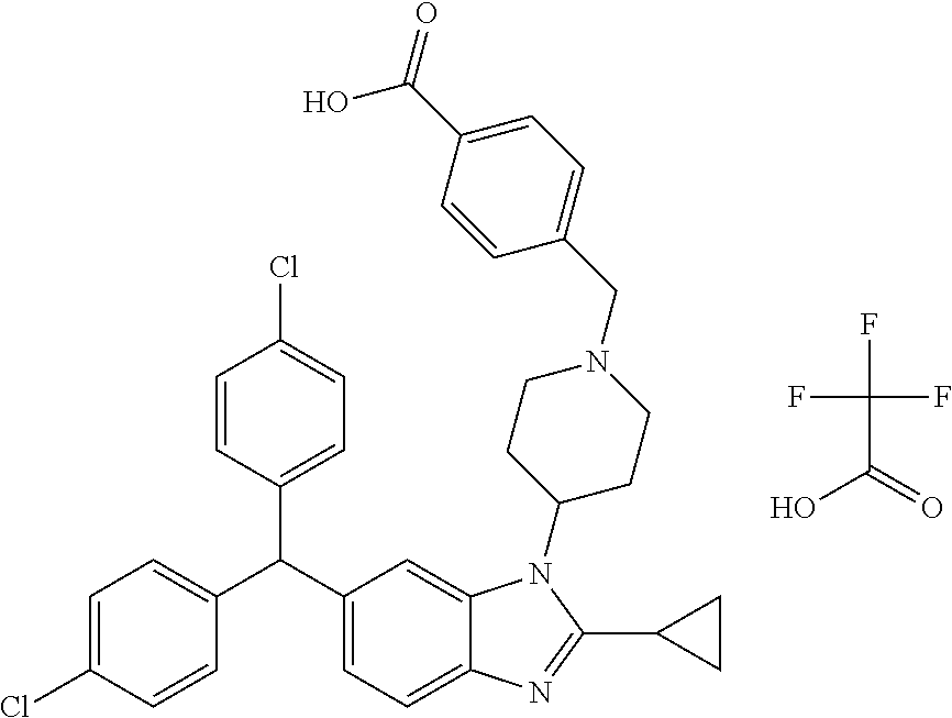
FC(C(=O)O)(F)F.C1=CC(C(C2=CC=C3C(=C2)N(C2CCN(CC4=CC=C(C(=O)O)C=C4)CC2)C(C2CC2)=N3)C2=CC=C(Cl)C=C2)=CC=C1Cl
